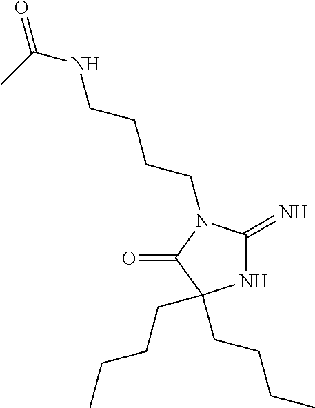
N1C(=N)N(CCCCNC(=O)C)C(=O)C1(CCCC)CCCC
